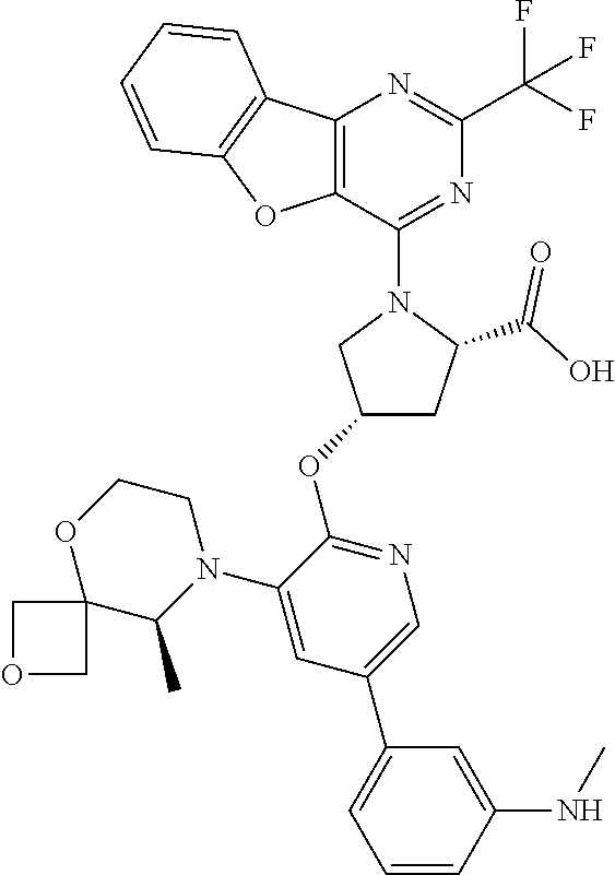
C12=C(C(N3CC(OC4=NC=C(C5=CC=CC(NC)=C5)C=C4N4CCOC5(C4C)COC5)CC3C(O)=O)=NC(C(F)(F)F)=N1)OC1=C2C=CC=C1
